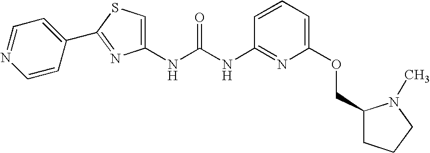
C1(NC(NC2=NC(OCC3CCCN3C)=CC=C2)=O)=CSC(C2=CC=NC=C2)=N1
